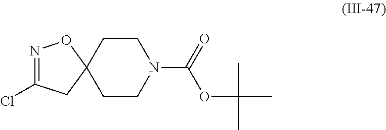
C1CC2(CCN1C(=O)OC(C)(C)C)ON=C(Cl)C2
